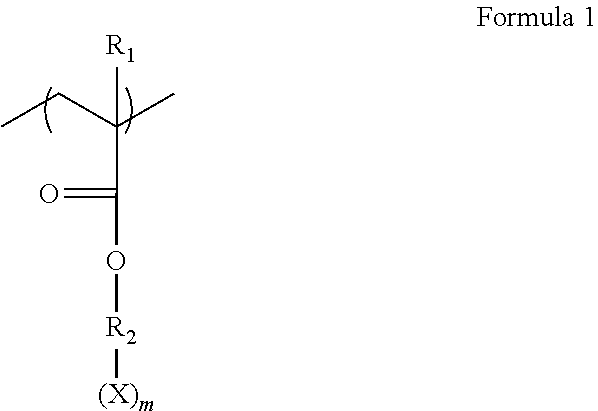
[R1]C(C(=O)O[R2][(X)m])(C)CC
